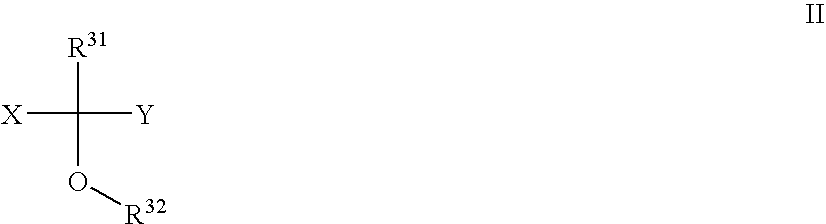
[X]C([Y])(O[R32])[R31]
